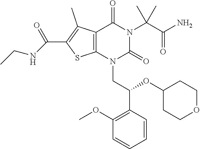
C12=C(N(CC(C3=C(OC)C=CC=C3)OC3CCOCC3)C(=O)N(C(C(N)=O)(C)C)C1=O)SC(C(=O)NCC)=C2C
